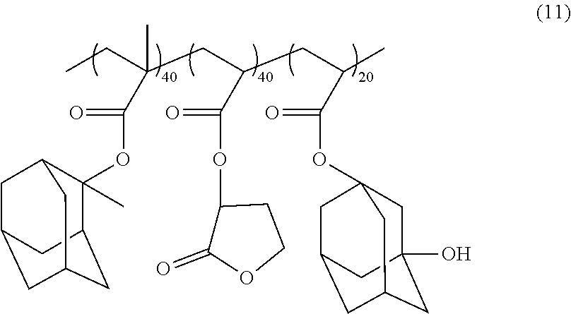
C1(OC(C(CC)(C)CC(CC(C)C(OC23CC4(O)CC(CC(C2)C4)C3)=O)C(OC2C(=O)OCC2)=O)=O)(C)C2CC3CC(CC1C3)C2
